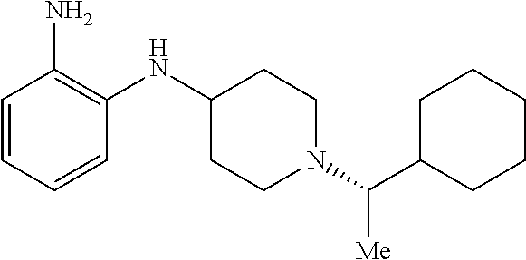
C(N1CCC(NC2=C(N)C=CC=C2)CC1)(C1CCCCC1)[Me]
